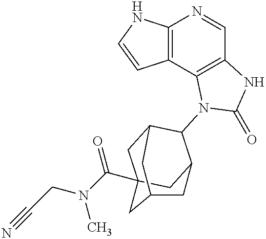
C12=C(C3=C(C=N1)NC(=O)N3C1C3CC4(C(N(C)CC#N)=O)CC1CC(C4)C3)C=CN2
